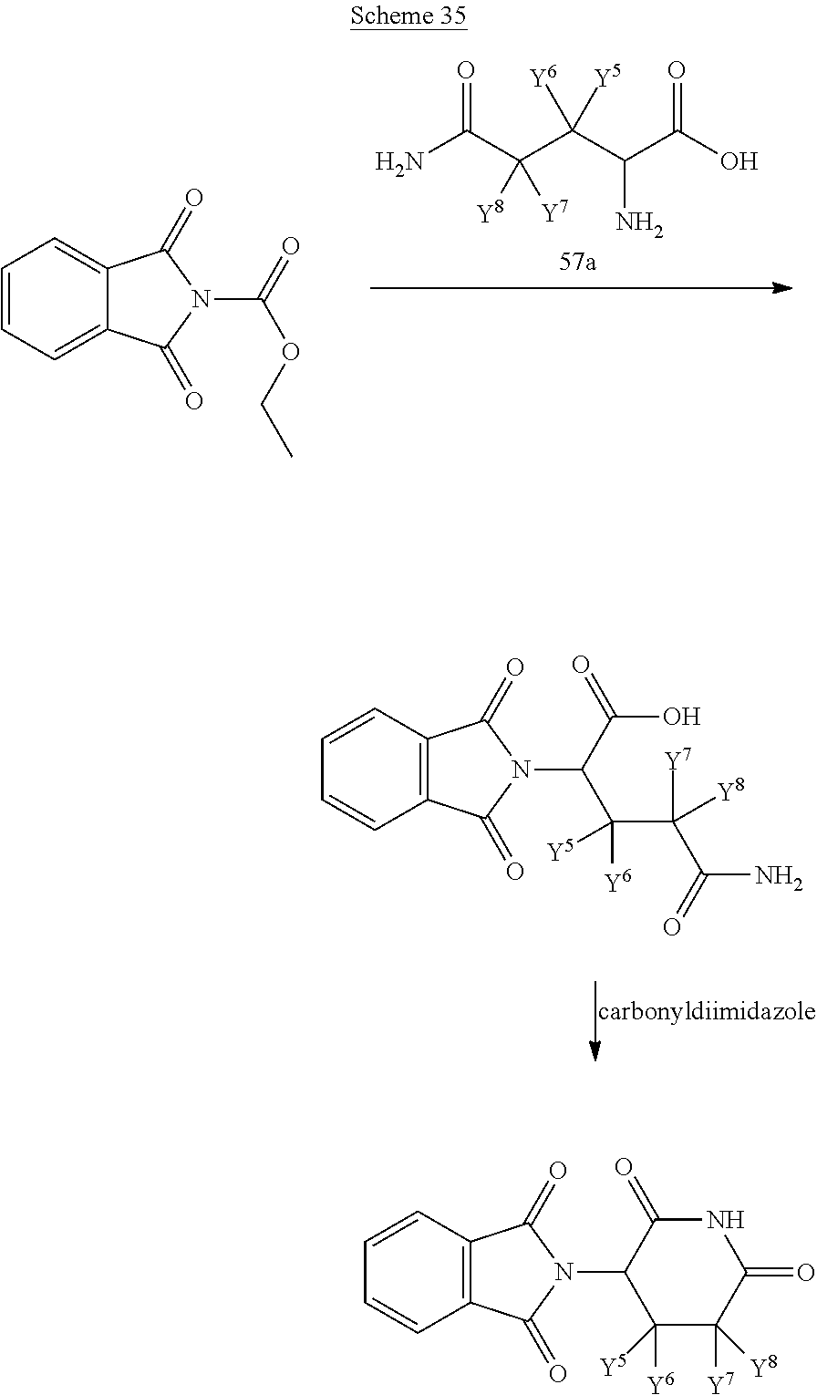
C1=CC2=C(C=C1)C(=O)N(C1C([Y6])([Y5])C([Y7])([Y8])C(=O)NC1=O)C2=O.NC(C(C(C(C(O)=O)N)([Y6])[Y5])([Y8])[Y7])=O.C1=CC=C2C(=C1)C(=O)N(C(OCC)=O)C2=O.C1=CC2=C(C=C1)C(=O)N(C(C(C(C(N)=O)([Y7])[Y8])([Y5])[Y6])C(O)=O)C2=O
